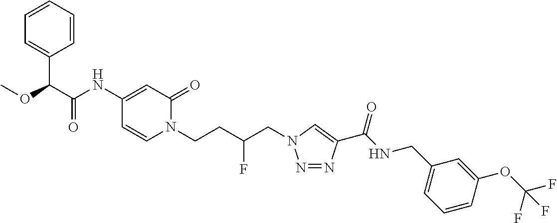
C1=CC=CC(C(C(NC2=CC(=O)N(CCC(CN3N=NC(C(NCC4=CC=CC(OC(F)(F)F)=C4)=O)=C3)F)C=C2)=O)OC)=C1
